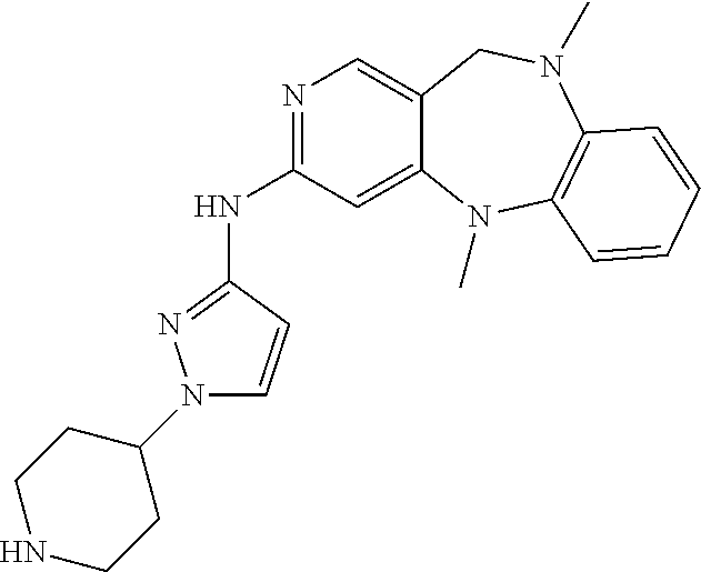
C1(N2C=CC(NC3=NC=C4C(=C3)N(C)C3=C(N(C)C4)C=CC=C3)=N2)CCNCC1
